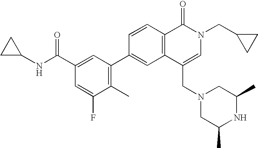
C1C(NC(C2=CC(C3=CC4=C(C=C3)C(=O)N(CC3CC3)C=C4CN3CC(C)NC(C)C3)=C(C)C(F)=C2)=O)C1
